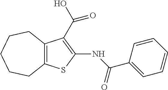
C12=C(C(C(O)=O)=C(NC(C3=CC=CC=C3)=O)S1)CCCCC2
